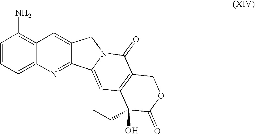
C1=CC=C2C(=C1N)C=C1C(=N2)C2=CC3=C(C(=O)N2C1)COC(=O)C3(O)CC
